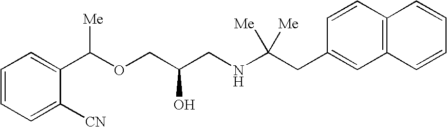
C1=CC=C([CN])C(C(OCC(CNC(CC2=CC3=C(C=C2)C=CC=C3)([Me])[Me])O)[Me])=C1
